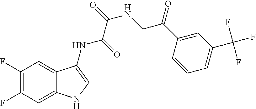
C1(F)=C(F)C=C2C(=C1)C(NC(=O)C(=O)NCC(C1=CC(C(F)(F)F)=CC=C1)=O)=CN2
